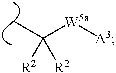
[W5a]([A3])C([R2])([R2])C
